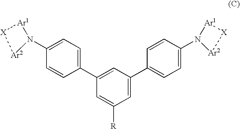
C1(C2=CC=C(N3[Ar1][X][Ar2]3)C=C2)=CC(C2=CC=C(N3[Ar2][X][Ar1]3)C=C2)=CC([R])=C1
